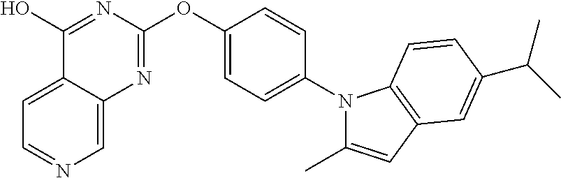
C1=C2C(=CN=C1)N=C(OC1=CC=C(N3C(C)=CC4=C3C=CC(C(C)C)=C4)C=C1)N=C2O
